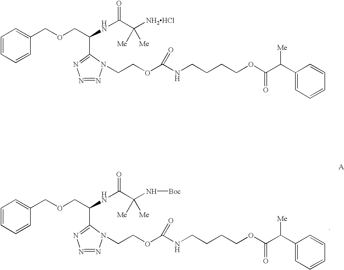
C1=CC=CC(COCC(NC(=O)C([Me])([Me])N[Boc])C2=NN=NN2CCOC(=O)NCCCCOC(C([Me])C2=CC=CC=C2)=O)=C1.C1=CC=CC(COCC(NC(=O)C([Me])([Me])[NH2HCl])C2=NN=NN2CCOC(=O)NCCCCOC(C([Me])C2=CC=CC=C2)=O)=C1
